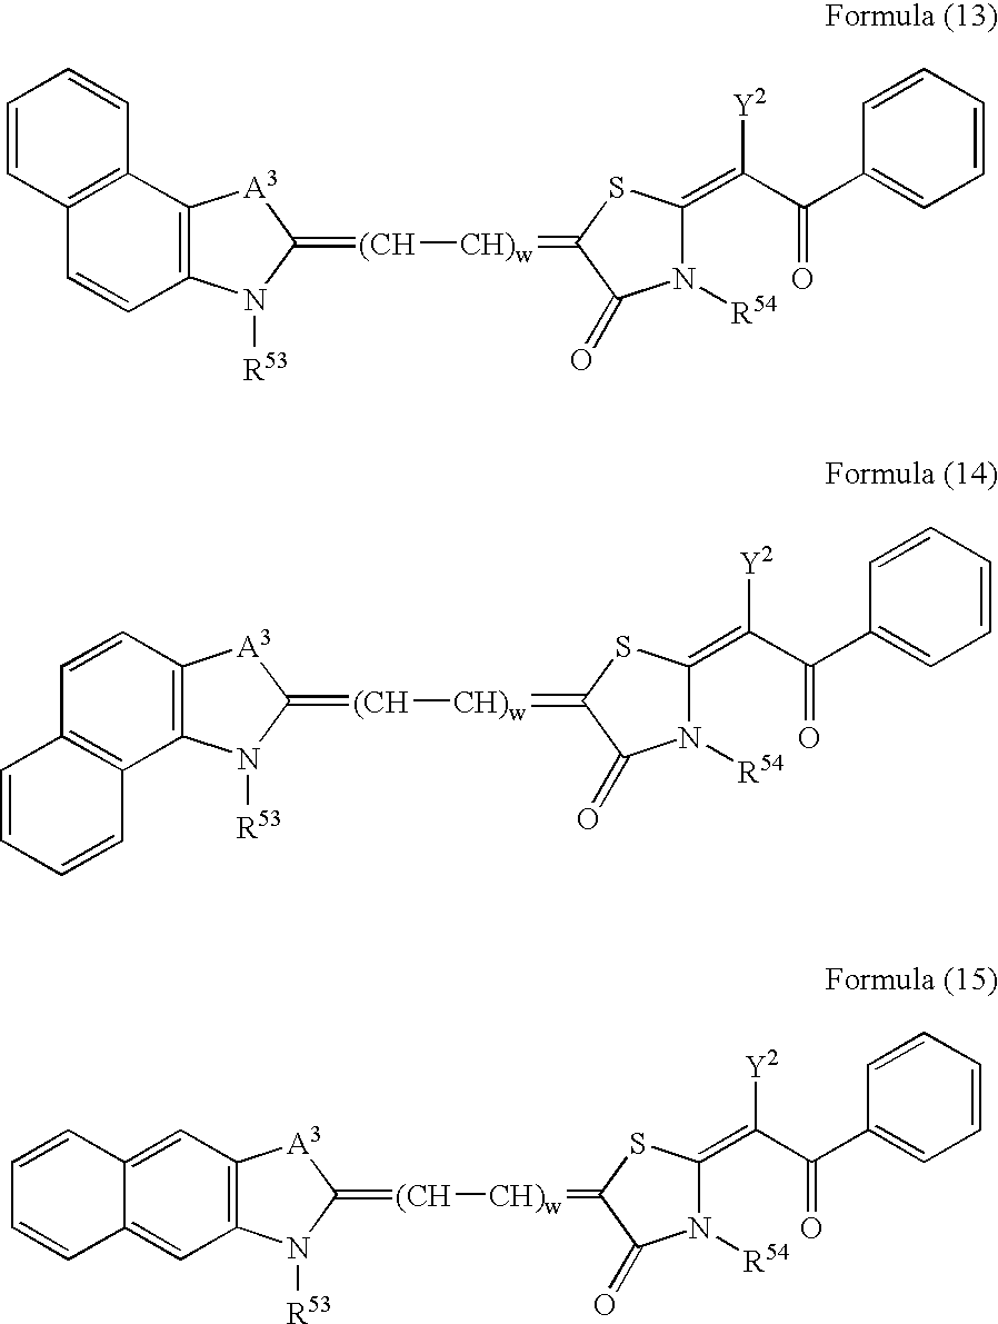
C1=CC2=C(C=C1)C1=C(C=C2)N([R53])C(=[(CH][CH)w]=C2SC(=C(C(C3=CC=CC=C3)=O)[Y2])N([R54])C2=O)[A3]1.C12=C(C3=C(C=C1)[A3]C(=[(CH][CH)w]=C1SC(=C(C(C4=CC=CC=C4)=O)[Y2])N([R54])C1=O)N3[R53])C=CC=C2.C12=CC3=C(C=C1C=CC=C2)[A3]C(=[(CH][CH)w]=C1SC(=C(C(C2=CC=CC=C2)=O)[Y2])N([R54])C1=O)N3[R53]
